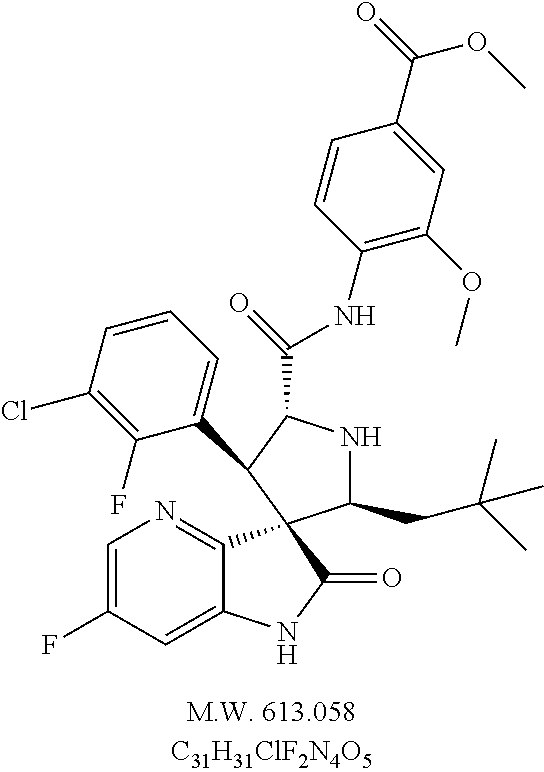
C1(CC(C)(C)C)NC(C(NC2=C(OC)C=C(C(OC)=O)C=C2)=O)C(C2=CC=CC(Cl)=C2F)C12C1=NC=C(F)C=C1NC2=O
